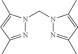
N1(CN2N=C(C)C=C2C)N=C(C)C=C1C
